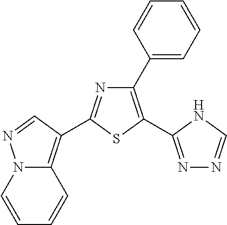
C1=CC=CC2=C(C3=NC(C4=CC=CC=C4)=C(C4=NN=CN4)S3)C=NN12
